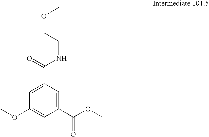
C1=C(C(NCCOC)=O)C=C(C(OC)=O)C=C1OC
